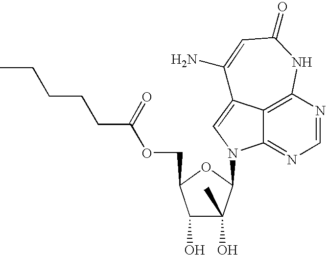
C12=C3N=CN=C1N(C1C(O)(C)C(O)C(COC(CCCCC)=O)O1)C=C2C(N)=CC(=O)N3
